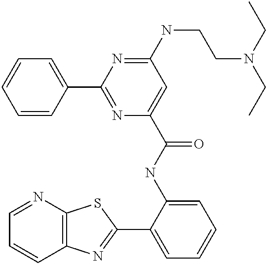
C1=NC2=C(C=C1)N=C(C1=CC=CC=C1NC(=O)C1=CC(NCCN(CC)CC)=NC(C3=CC=CC=C3)=N1)S2
